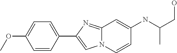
C1(C2=CC=C(OC)C=C2)=CN2C(=N1)C=C(NC(C)CO)C=C2
